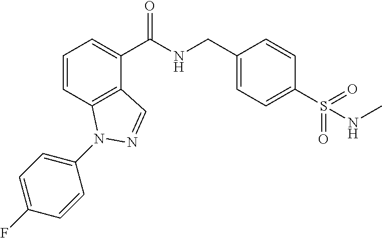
C1=CC2=C(C(C(NCC3=CC=C(S(=O)(=O)NC)C=C3)=O)=C1)C=NN2C1=CC=C(F)C=C1
